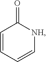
C1=CC=C[NH]C1=O
